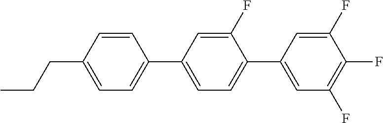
C1(C2=CC(F)=C(F)C(F)=C2)=CC=C(C2=CC=C(CCC)C=C2)C=C1F
